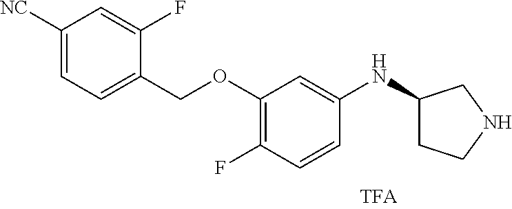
C1([NC])=CC=C(COC2=C(F)C=CC(NC3CCNC3)=C2)C(F)=C1
